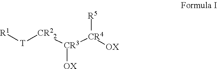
[OX][CR3]([CR22][T][R1])[CR4]([OX])[R5]
